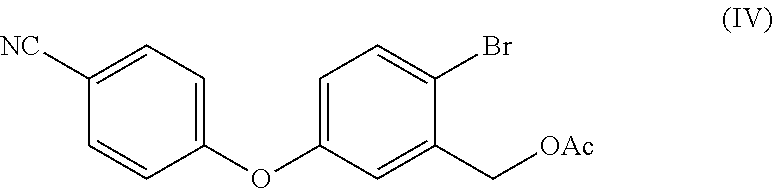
C1(OC2=CC=C(Br)C(C[OAc])=C2)=CC=C([NC])C=C1
